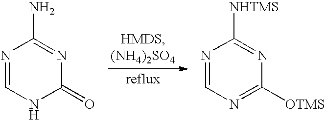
N1=CNC(=O)N=C1N.N1=CN=C([OTMS])N=C1[NHTMS]
